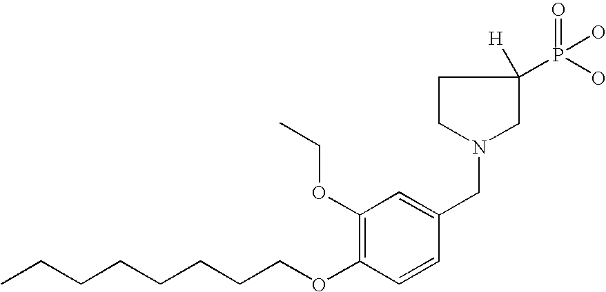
C1(OCC)=C(OCCCCCCCC)C=CC(CN2CC([H])(P(O)(O)=O)CC2)=C1
